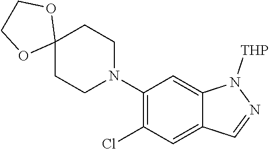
C1(N2CCC3(CC2)OCCO3)=C(Cl)C=C2C(=C1)N([THP])N=C2
